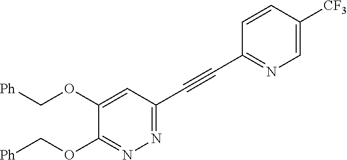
C1=C(OC[Ph])C(OC[Ph])=NN=C1C#CC1=NC=C([CF3])C=C1
